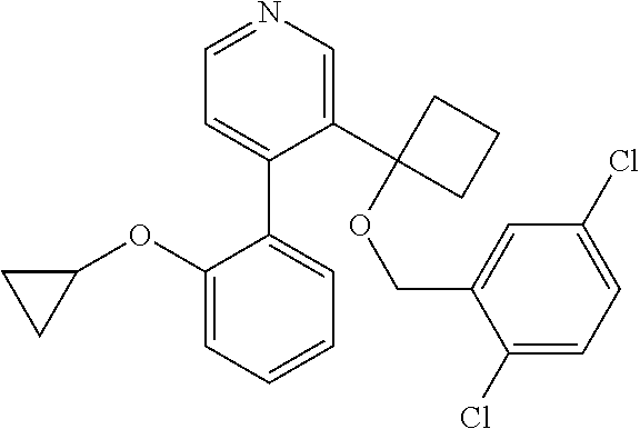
C1=NC=C(C2(OCC3=CC(Cl)=CC=C3Cl)CCC2)C(C2=CC=CC=C2OC2CC2)=C1
